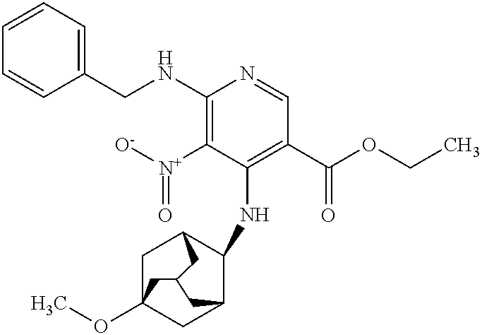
C1=CC(CNC2=C([N+](=O)[O-])C(NC3C4CC5(OC)CC3CC(C5)C4)=C(C(=O)OCC)C=N2)=CC=C1
